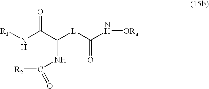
[R1]NC(C([L]C(N[ORa])=O)NC([R2])=O)=O
